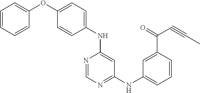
C1(OC2=CC=CC=C2)=CC=C(NC2=CC(NC3=CC=CC(C(=O)C#CC)=C3)=NC=N2)C=C1
